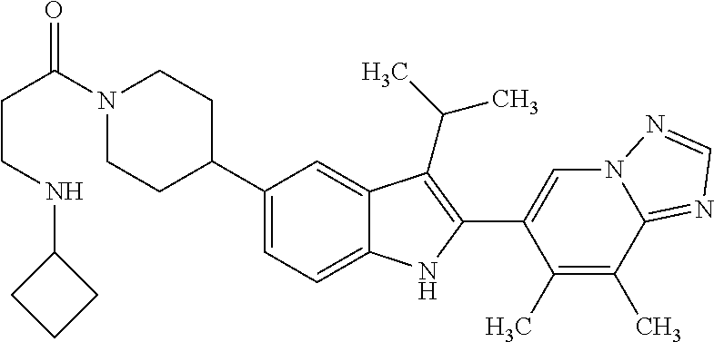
C(C(=O)N1CCC(C2=CC=C3C(=C2)C(C(C)C)=C(C2=CN4C(=NC=N4)C(C)=C2C)N3)CC1)CNC1CCC1
